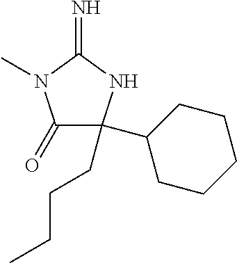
C1(=O)C(CCCC)(C2CCCCC2)NC(=N)N1C
